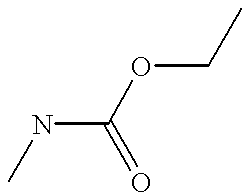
CNC(OCC)=O
